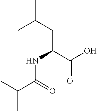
CC(C(=O)NC(CC(C)C)C(O)=O)C
